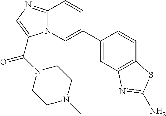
C12=NC=C(C(N3CCN(C)CC3)=O)N1C=C(C1=CC3=C(C=C1)SC(N)=N3)C=C2
